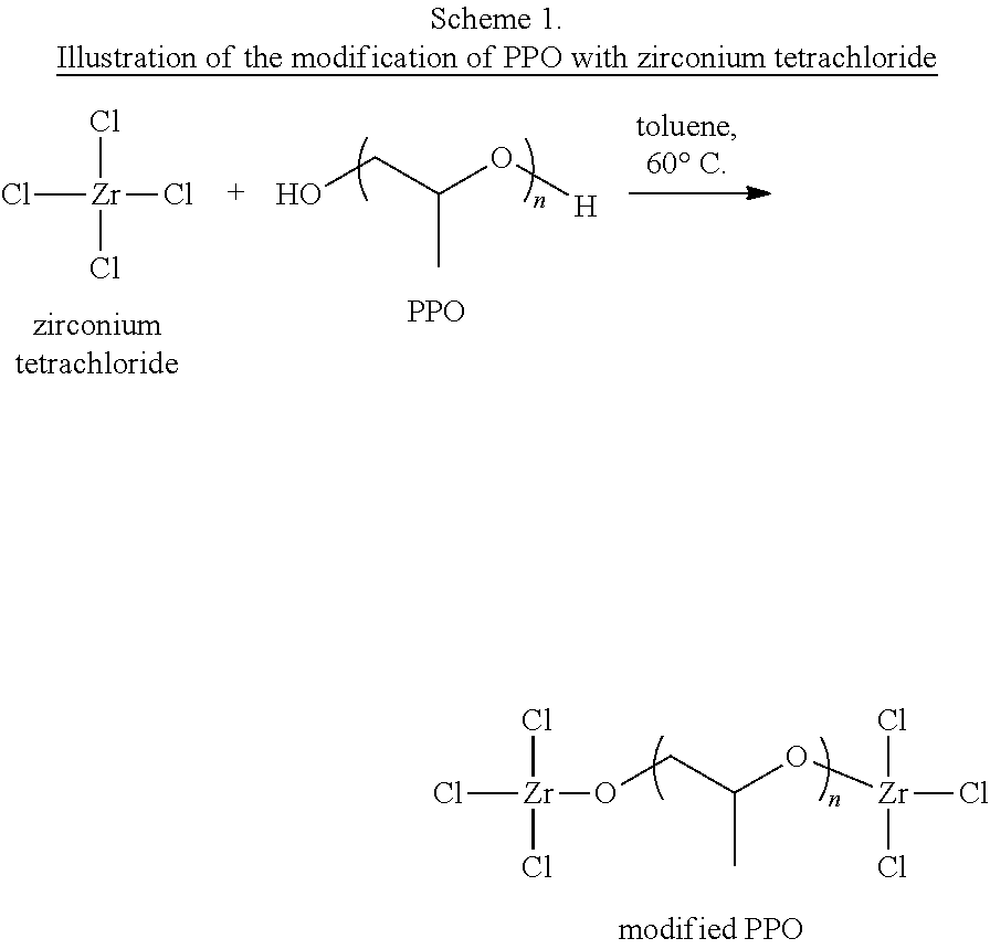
Cl[Zr](Cl)(Cl)OCC(O[Zr](Cl)(Cl)Cl)C.OCC(O[H])C.[PPO].Cl[Zr](Cl)(Cl)Cl.[zirconiumtetrachloride]
